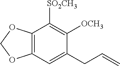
C12=C(OCO1)C([SO2CH3])=C([OCH3])C(CC=C)=C2
